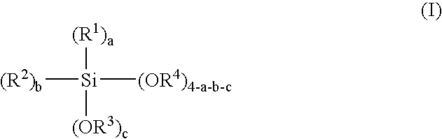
[(R2)b][Si]([(OR3)c])([(R1)a])[(OR4)4-a-b-c]
